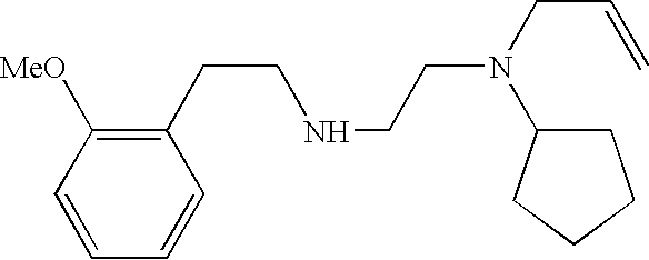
C(NCCN(C1CCCC1)CC=C)CC1=C([MeO])C=CC=C1
